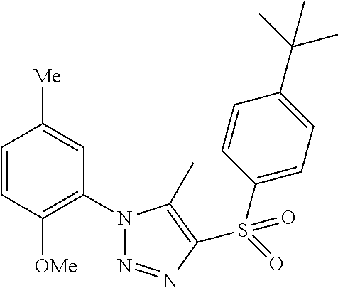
C1=CC([OMe])=C(N2N=NC(S(=O)(C3=CC=C(C(C)(C)C)C=C3)=O)=C2C)C=C1[Me]
